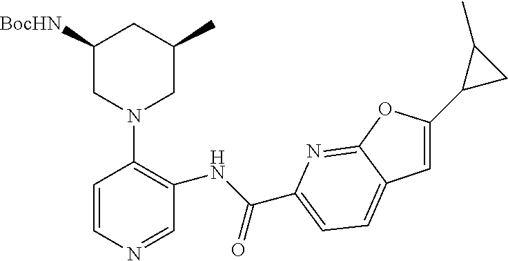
C1=CN=CC(NC(C2=CC=C3C(=N2)OC(C2CC2C)=C3)=O)=C1N1CC(C)CC([BocHN])C1
